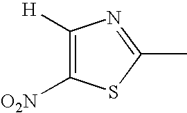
C1([H])=C([O2N])SC(C)=N1
